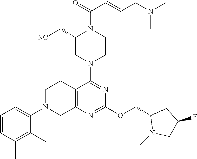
C12=C(N=C(OCC3N(C)CC(F)C3)N=C1N1CCN(C(C=CCN(C)C)=O)C(C[NC])C1)CN(C1=CC=CC(C)=C1C)CC2
